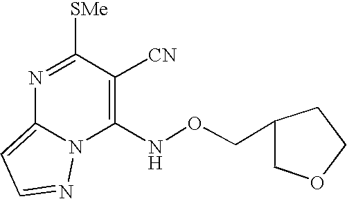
C1(NOCC2COCC2)=C([CN])C([SMe])=NC2=CC=NN12
